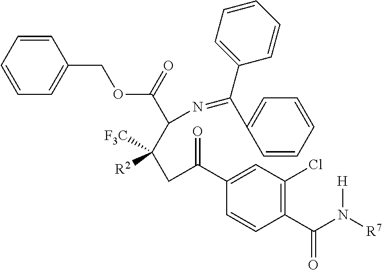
C1(C(N([R7])[H])=O)=C(Cl)C=C(C(CC(C(N=C(C2=CC=CC=C2)C2=CC=CC=C2)C(=O)OCC2=CC=CC=C2)([F3C])[R2])=O)C=C1
